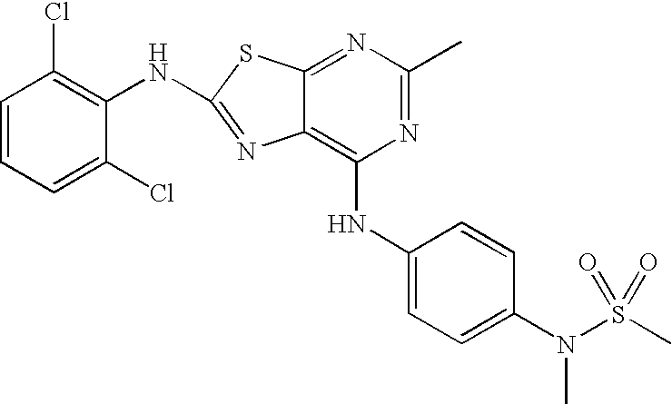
C1=CC=C(Cl)C(NC2=NC3=C(NC4=CC=C(N(S(C)(=O)=O)C)C=C4)N=C(C)N=C3S2)=C1Cl
